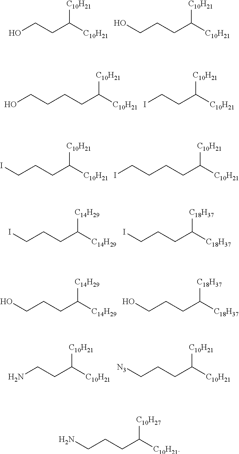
OCCC([C10H21])[C10H21].C(CCC([C10H21])[C10H21])O.C(CCC([C10H21])[C10H21])CO.ICCC([C10H21])[C10H21].C(CCC([C10H21])[C10H21])I.C(CCC([C10H21])[C10H21])CI.C(CCC([C14H29])[C14H29])I.C(CCC([C18H37])[C18H37])I.C(CCC([C14H29])[C14H29])O.C(CCC([C18H37])[C18H37])O.NCCC([C10H21])[C10H21].C(CCC([C10H21])[C10H21])[N3].C(CCC([C10H21])[C10H27])N
